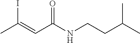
C(C(NCCC(C)C)=O)=C(C)I
